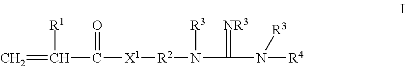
C=C(C([X1][R2]N(C(N([R3])[R4])=[NR3])[R3])=O)[R1]
